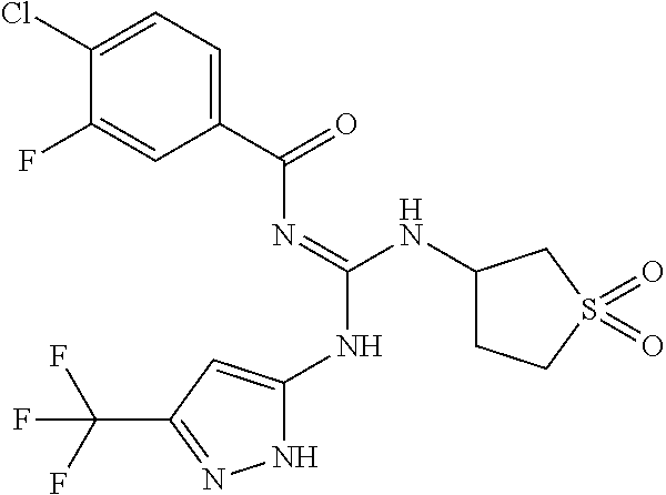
C1(F)=CC(C(N=C(NC2CCS(=O)(=O)C2)NC2=CC(C(F)(F)F)=NN2)=O)=CC=C1Cl
